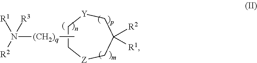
[Z]1CC[Y]CC([R2])([R1])C1.N([(CH2)q]C)([R2])([R1])[R3]
